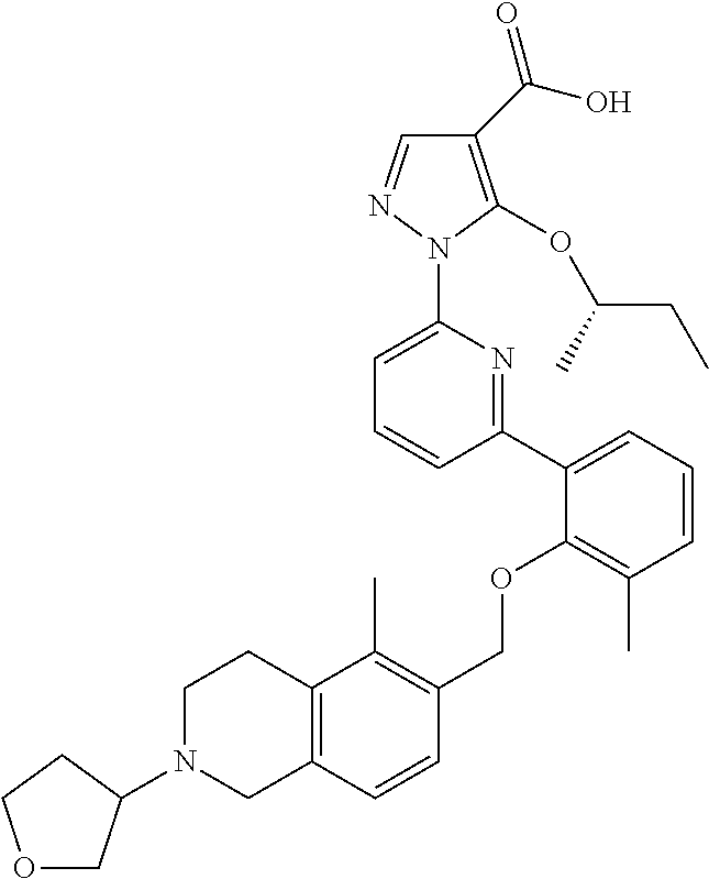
C1(C(O)=O)=C(OC(CC)C)N(C2=CC=CC(C3=CC=CC(C)=C3OCC3=C(C)C4=C(C=C3)CN(C3COCC3)CC4)=N2)N=C1
